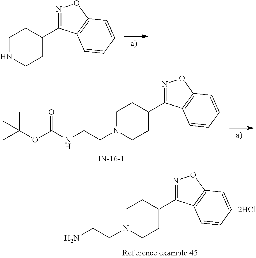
C1N(CCN)CCC(C2=NOC3=C2C=CC=C3)C1.C1NCCC(C2=NOC3=C2C=CC=C3)C1.C1N(CCNC(OC(C)(C)C)=O)CCC(C2=NOC3=C2C=CC=C3)C1
